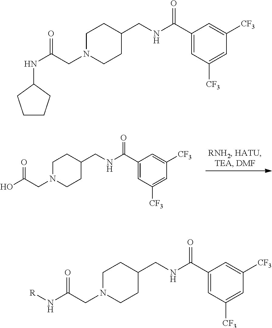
C1N(CC(O)=O)CCC(CNC(C2=CC([CF3])=CC([CF3])=C2)=O)C1.C1N(CC(NC2CCCC2)=O)CCC(CNC(C2=CC([CF3])=CC([CF3])=C2)=O)C1.C1N(CC(N[R])=O)CCC(CNC(C2=CC([CF3])=CC([CF3])=C2)=O)C1
